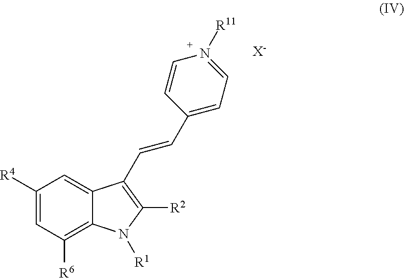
C1([R4])=CC([R6])=C2C(=C1)C(C=CC1=CC=N([R11])C=C1)=C([R2])N2[R1].[X-]
